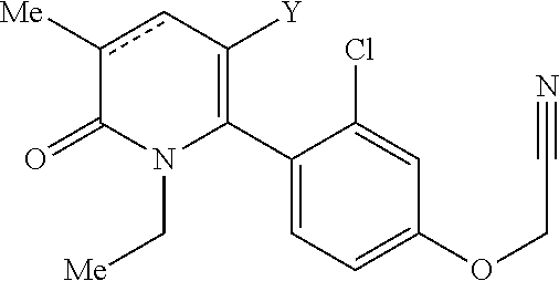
C1(C2=C([Y])cc([Me])C(=O)N2C[Me])=CC=C(OCC#N)C=C1Cl
